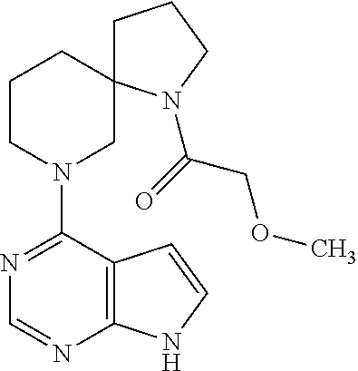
N1=C(N2CC3(CCC2)CCCN3C(=O)COC)C2=C(N=C1)NC=C2
